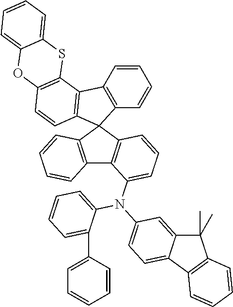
C1=CC=CC2=C1C1=C(C=CC3=C1SC1=CC=CC=C1O3)C21C2=C(C3=C1C=CC=C3)C(N(C1=CC=C3C(=C1)C(C)(C)C1=C3C=CC=C1)C1=CC=CC=C1C1=CC=CC=C1)=CC=C2
